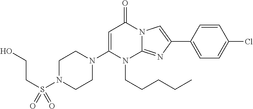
C1N(S(CCO)(=O)=O)CCN(C2=CC(=O)N3C(=NC(C4=CC=C(Cl)C=C4)=C3)N2CCCCC)C1
